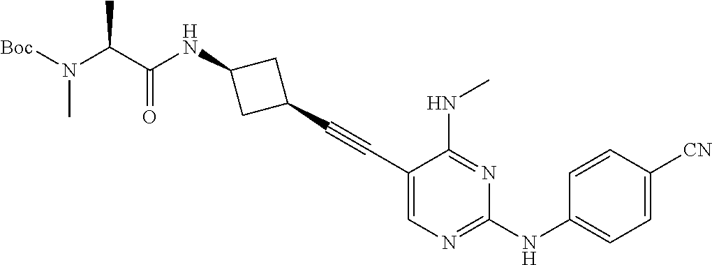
C1(C#CC2CC(NC(C(N([Boc])C)C)=O)C2)=CN=C(NC2=CC=C([CN])C=C2)N=C1NC
